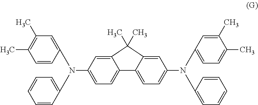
C1(C)=C(C)C=CC(N(C2=CC=C3C(=C2)C(C)(C)C2=CC(N(C4=CC=C(C)C(C)=C4)C4=CC=CC=C4)=CC=C32)C2=CC=CC=C2)=C1
